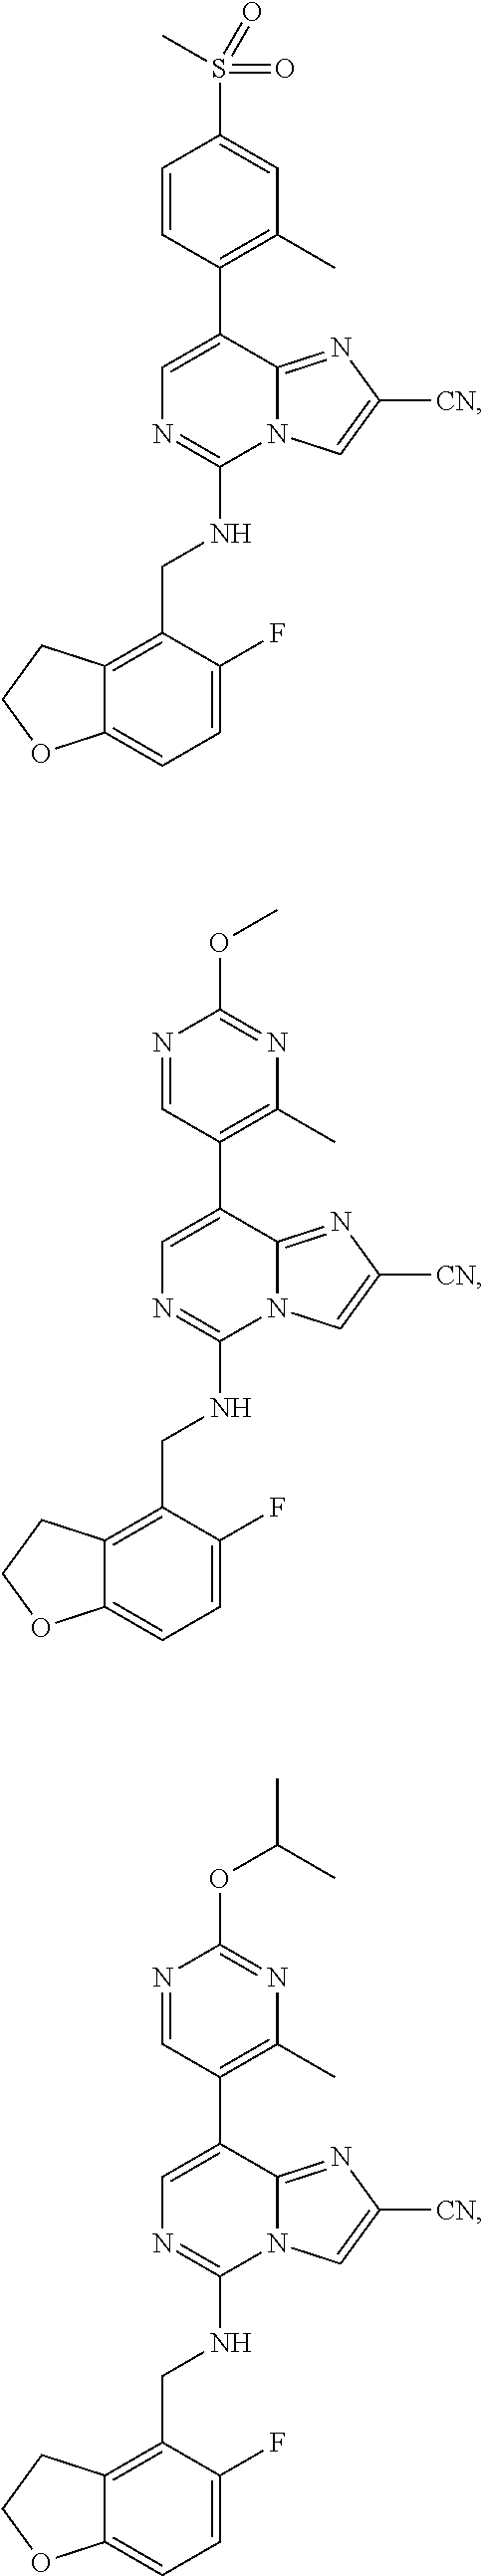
C1=C(F)C(CNC2=NC=C(C3=C(C)C=C(S(=O)(=O)C)C=C3)C3=NC([CN])=CN23)=C2C(=C1)OCC2.C1=C(F)C(CNC2=NC=C(C3=C(C)N=C(OC)N=C3)C3=NC([CN])=CN23)=C2C(=C1)OCC2.C1=C(F)C(CNC2=NC=C(C3=C(C)N=C(OC(C)C)N=C3)C3=NC([CN])=CN23)=C2C(=C1)OCC2
